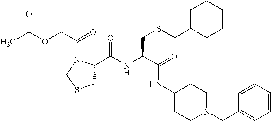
C1(C(NC(C(=O)NC2CCN(CC3=CC=CC=C3)CC2)CSCC2CCCCC2)=O)CSCN1C(COC(C)=O)=O
